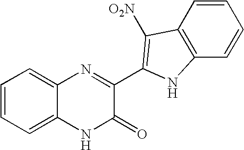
C1=C2C(=CC=C1)N=C(C1=C([O2N])C3=C(C=CC=C3)N1)C(=O)N2
